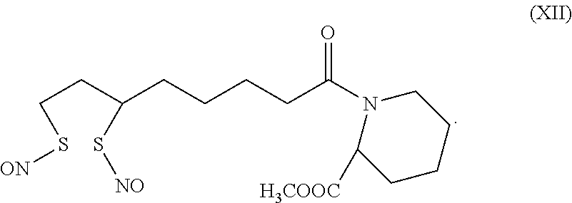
C(CC(CCCCC(N1C([H3COOC])CCCC1)=O)S[NO])S[ON]
